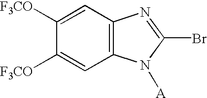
C1([F3CO])=CC2=C(C=C1[F3CO])N([A])C(Br)=N2
